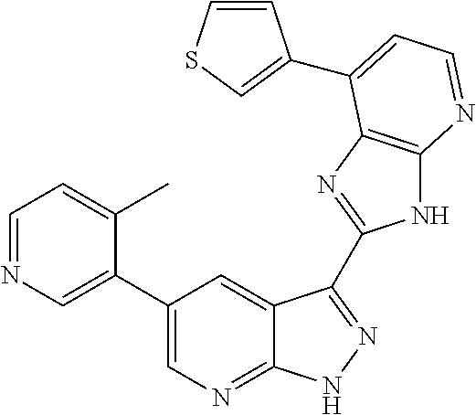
C1=NC=C(C2=CN=C3C(=C2)C(C2=NC4=C(N2)N=CC=C4C2=CSC=C2)=NN3)C(C)=C1
